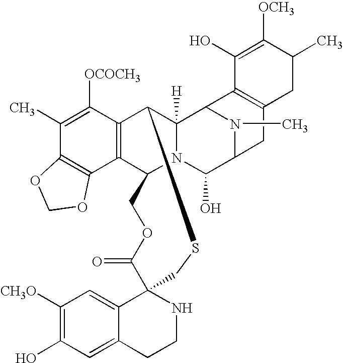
C1(C)=C([OCOCH3])C2=C(C3=C1OCO3)C1N3C([H])(C2SCC2(C(=O)OC1)C1=CC([CH3O])=C(O)C=C1CCN2)C1N(C)C(C3O)CC2=C1C(O)=C([OCH3])C(C)C2
